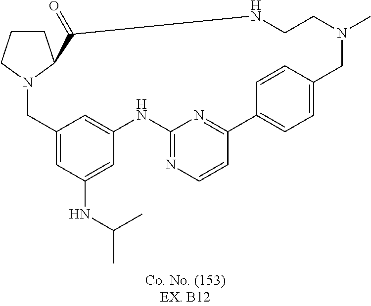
N12CC3=CC(NC(C)C)=CC(=C3)NC3=NC=CC(=N3)C3=CC=C(C=C3)CN(C)CCNC(=O)C1CCC2
